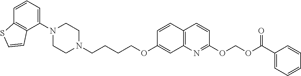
C1N(C2=CC=CC3=C2C=CS3)CCN(CCCCOC2=CC3=C(C=C2)C=CC(OCOC(=O)C2=CC=CC=C2)=N3)C1
